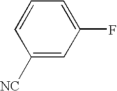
C1([NC])=CC(F)=CC=C1
